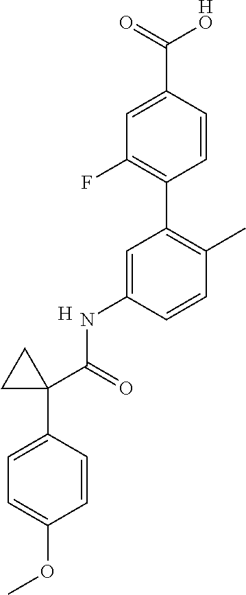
C1=CC(C(=O)[HO])=CC(F)=C1C1=C(C)C=CC(NC(C2(C3=CC=C(OC)C=C3)CC2)=O)=C1.[H]
